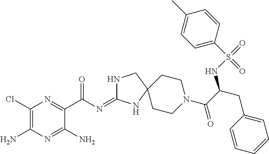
C1(Cl)=C(N)N=C(N)C(C(N=C2NCC3(N2)CCN(C(C(NS(=O)(C2=CC=C(C)C=C2)=O)CC2=CC=CC=C2)=O)CC3)=O)=N1
